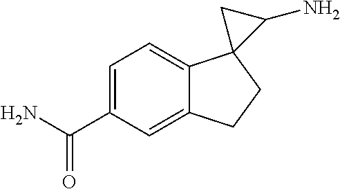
C1(C(N)=O)=CC=C2C(=C1)CCC21C(N)C1
